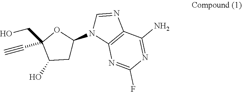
C1(O)CC(N2C3=C(N=C2)C(N)=NC(F)=N3)OC1(CO)C#C
